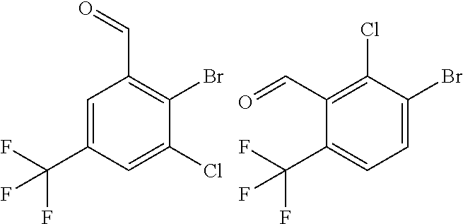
C1=C(C(F)(F)F)C=C(Cl)C(Br)=C1C=O.C1(C=O)=C(Cl)C(Br)=CC=C1C(F)(F)F
